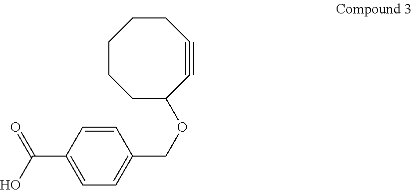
C1(C(O)=O)=CC=C(COC2C#CCCCCC2)C=C1
